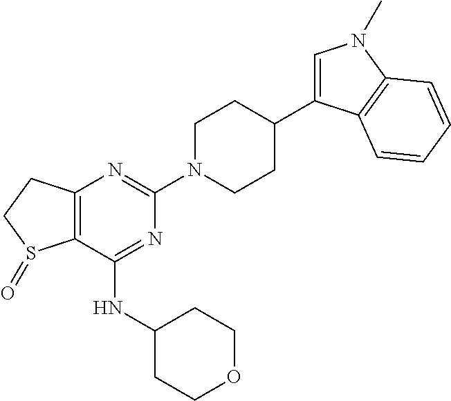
C1(NC2CCOCC2)=NC(N2CCC(C3=CN(C)C4=C3C=CC=C4)CC2)=NC2=C1S(=O)CC2
